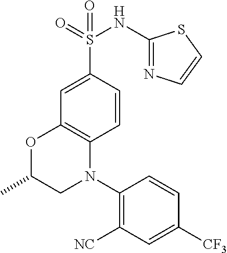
C1=CC(S(NC2=NC=CS2)(=O)=O)=CC2=C1N(C1=C([NC])C=C([CF3])C=C1)CC(C)O2
